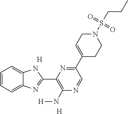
[H].[H].C1=CC=C2C(=C1)N=C(C1=C(N[H])N=CC(C3=CCN(S(=O)(=O)CCC)CC3)=N1)N2
